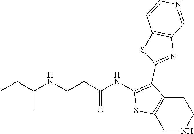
CCC(NCCC(NC1=C(C2=NC3=C(S2)C=CN=C3)C2=C(S1)CNCC2)=O)C
